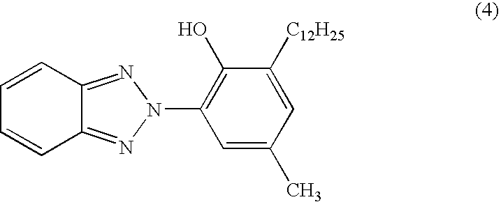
C12=NN(C3=C(O)C([C12H25])=CC(C)=C3)N=C1C=CC=C2
